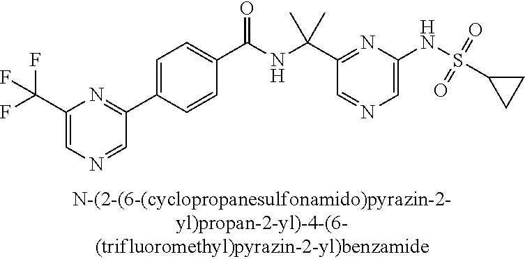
C1=C(NS(=O)(=O)C2CC2)N=C(C(NC(C2=CC=C(C3=NC(C(F)(F)F)=CN=C3)C=C2)=O)(C)C)C=N1
